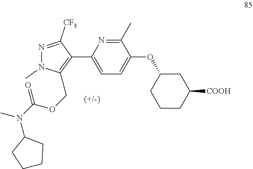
C1=C(C2=C(COC(=O)N(C3CCCC3)C)N(C)N=C2[CF3])N=C(C)C(OC2CCCC([COOH])C2)=C1
